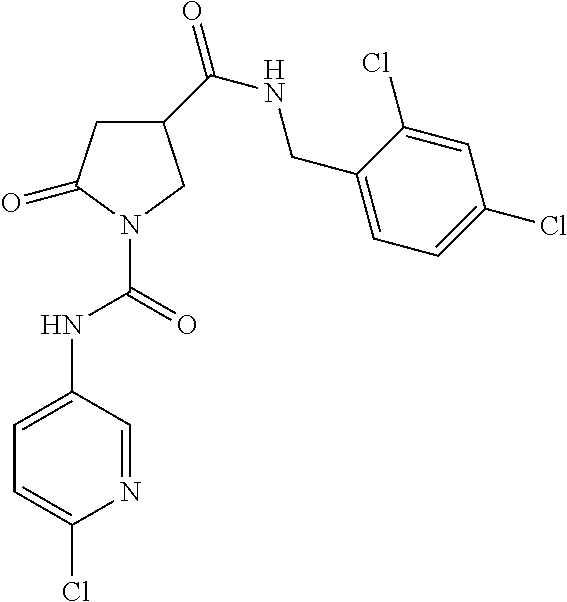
C1C(C(NCC2=CC=C(Cl)C=C2Cl)=O)CN(C(=O)NC2=CC=C(Cl)N=C2)C1=O
